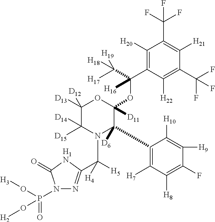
C1([H20])=C(C(OC2([D11])OC([D13])([D12])C([D15])([D14])N(C([H5])([H4])C3=NN(P(=O)(O[H3])O[H2])C(=O)[H1N]3)C2(C2=C([H7])C([H8])=C(F)C([H9])=C2[H10])[D6])([H16])C([H17])([H18])[H19])C([H22])=C(C(F)(F)F)C([H21])=C1C(F)(F)F
